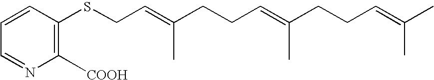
C1=CC(SCC=C(CCC=C(CCC=C(C)C)C)C)=C([COOH])N=C1
